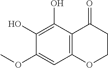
C12=C(C(O)=C(O)C(OC)=C1)C(=O)CCO2
